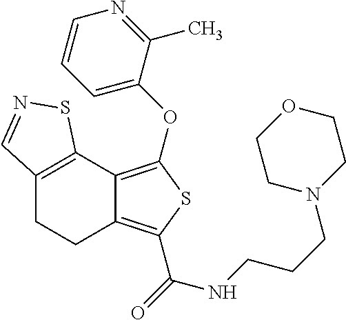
C12=C(C3=C(OC4=CC=CN=C4C)SC(C(=O)NCCCN4CCOCC4)=C3CC1)SN=C2
